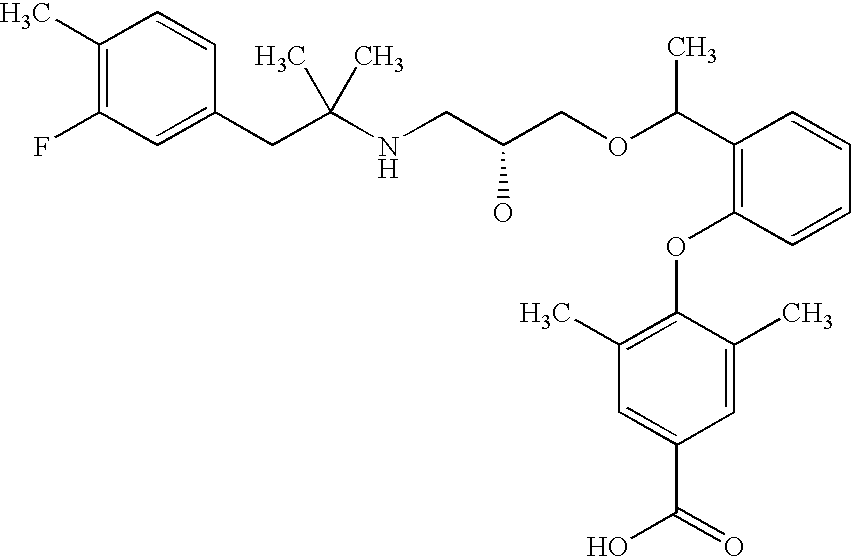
C1(C)=C(F)C=C(CC(NCC(COC(C2=C(OC3=C(C)C=C(C(=O)O)C=C3C)C=CC=C2)C)O)(C)C)C=C1
